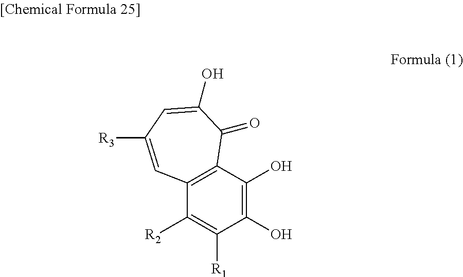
C1([R2])=C([R1])C(O)=C(O)C2=C1C=C([R3])C=C(O)C2=O
